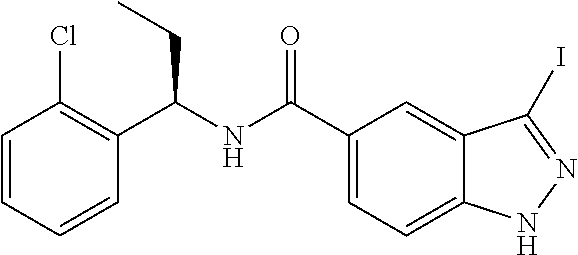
C1=CC=CC(C(NC(=O)C2=CC=C3C(=C2)C(I)=NN3)CC)=C1Cl
